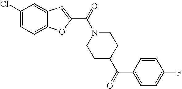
C1(C(=O)N2CCC(C(C3=CC=C(F)C=C3)=O)CC2)=CC2=CC(Cl)=CC=C2O1
